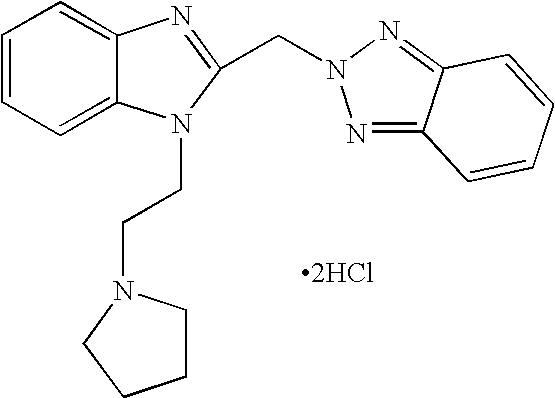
C1=CC=C2C(=C1)N=C(CN1N=C3C(=N1)C=CC=C3)N2CCN1CCCC1.[2HCl]
